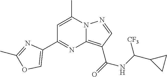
C1=C(C)N2C(=C(C(=O)NC(C3CC3)[CF3])C=N2)N=C1C1=COC(C)=N1
